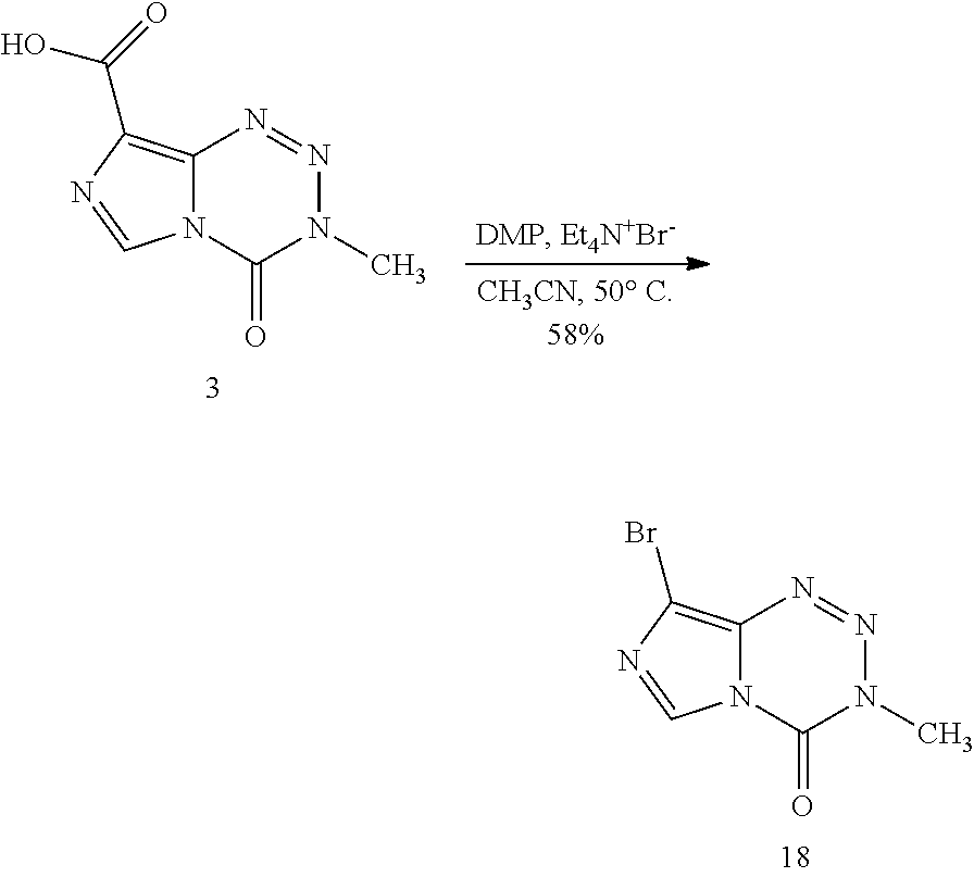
N12C(=C(C(=O)O)N=C1)N=NN(C)C2=O.N12C(=C(Br)N=C1)N=NN(C)C2=O
